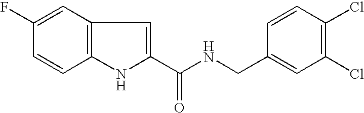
C1(C(NCC2=CC(Cl)=C(Cl)C=C2)=O)=CC2=C(N1)C=CC(F)=C2
